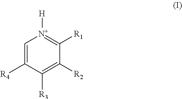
C1=C([R4])C([R3])=C([R2])C([R1])=[N+]1[H]
